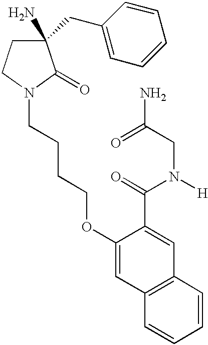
N1(CCCCOC2=CC3=C(C=C2C(=O)N([H])CC(N)=O)C=CC=C3)C(=O)C(N)(CC2=CC=CC=C2)CC1
